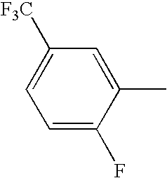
C1=C(F)C(C)=CC([F3C])=C1
